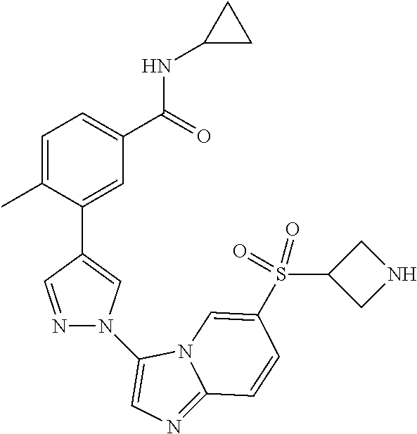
C1=C(C)C(C2=CN(C3=CN=C4N3C=C(S(=O)(C3CNC3)=O)C=C4)N=C2)=CC(C(=O)NC2CC2)=C1
